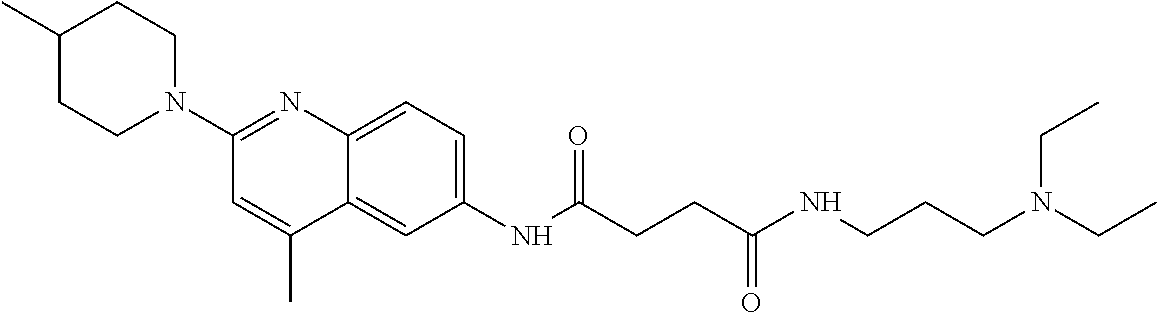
C1(C)CCN(C2=NC3=CC=C(NC(CCC(NCCCN(CC)CC)=O)=O)C=C3C(C)=C2)CC1
